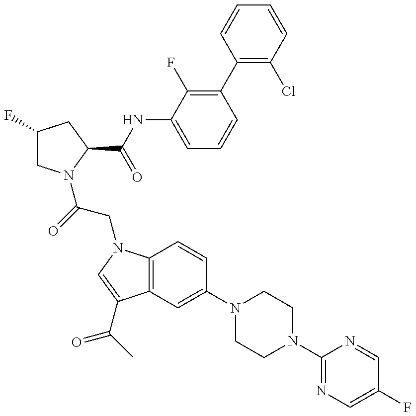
C1(F)CN(C(CN2C3=C(C(C(=O)C)=C2)C=C(N2CCN(C4=NC=C(F)C=N4)CC2)C=C3)=O)C(C(=O)NC2=CC=CC(C3=C(Cl)C=CC=C3)=C2F)C1
